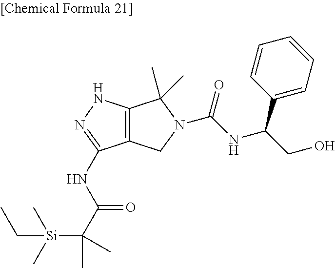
C12=C(CN(C(=O)NC(C3=CC=CC=C3)CO)C1(C)C)C(NC(C([Si](C)(C)CC)(C)C)=O)=NN2
